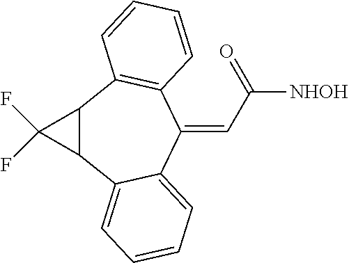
C12C(C3=CC=CC=C3C(=CC(=O)[NHOH])C3=C1C=CC=C3)C2(F)F
